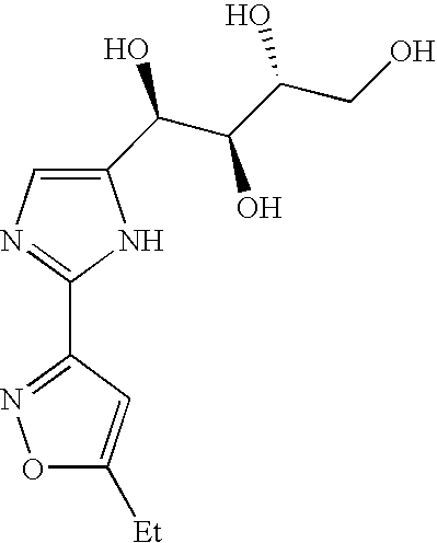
C1(C(C(O)C(O)CO)O)=CN=C(C2=NOC([Et])=C2)N1
